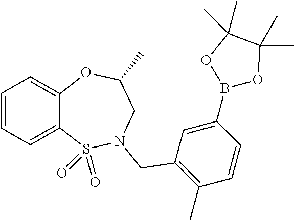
C1=CC=C2C(=C1)OC(C)CN(CC1=C(C)C=CC(B3OC(C)(C)C(C)(C)O3)=C1)S2(=O)=O
